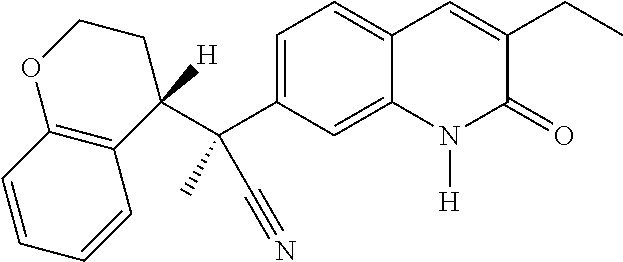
C1(C(C)(C#N)C2([H])C3=C(C=CC=C3)OCC2)=CC=C2C(=C1)N([H])C(=O)C(CC)=C2
